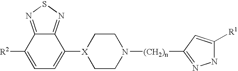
C1([R2])=CC=C([X]2CCN([(CH2)n]C3=NNC([R1])=C3)CC2)C2=NSN=C12
